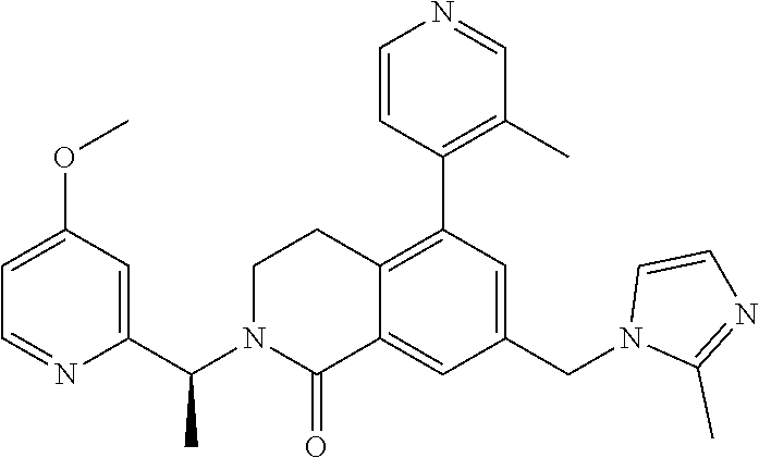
C1=C(OC)C=C(C(N2CCC3=C(C4=C(C)C=NC=C4)C=C(CN4C(C)=NC=C4)C=C3C2=O)C)N=C1
